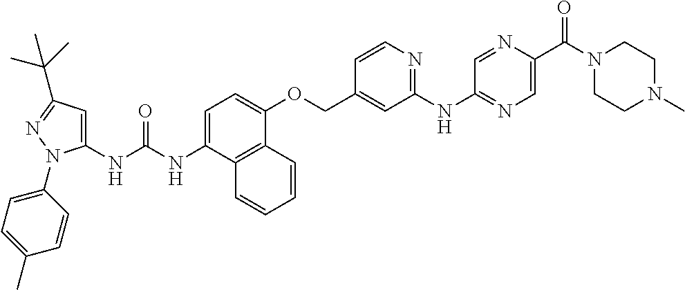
N(C1=CC=C(OCC2=CC(NC3=NC=C(C(N4CCN(C)CC4)=O)N=C3)=NC=C2)C2=C1C=CC=C2)C(=O)NC1=CC(C(C)(C)C)=NN1C1=CC=C(C)C=C1
